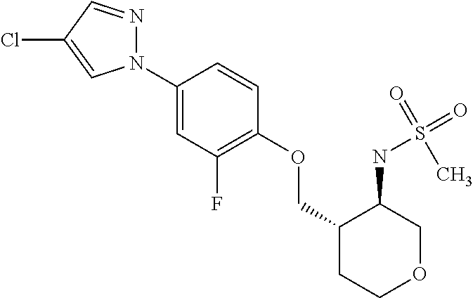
N1(C2=CC(F)=C(OCC3CCOCC3NS(=O)(C)=O)C=C2)N=CC(Cl)=C1
